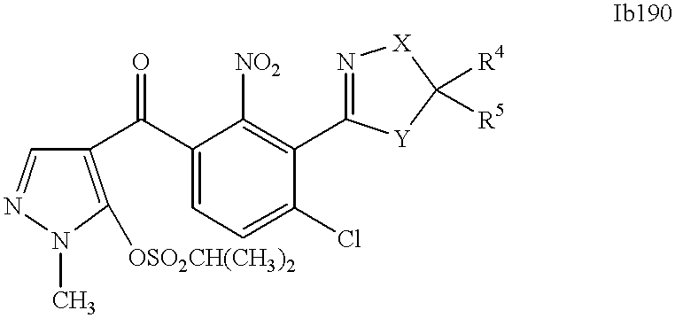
C1(C(C2=CC=C(Cl)C(C3=N[X]C([R4])([R5])[Y]3)=C2[NO2])=O)=C([OSO2CH(CH3)2])N(C)N=C1
